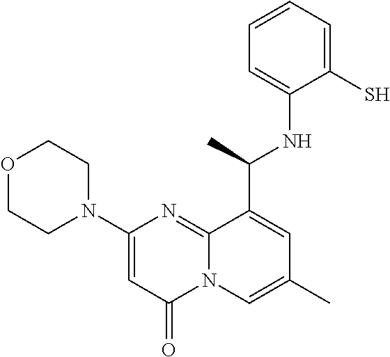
O1CCN(C2=CC(=O)N3C(=N2)C(C(C)NC2=CC=CC=C2S)=CC(C)=C3)CC1
